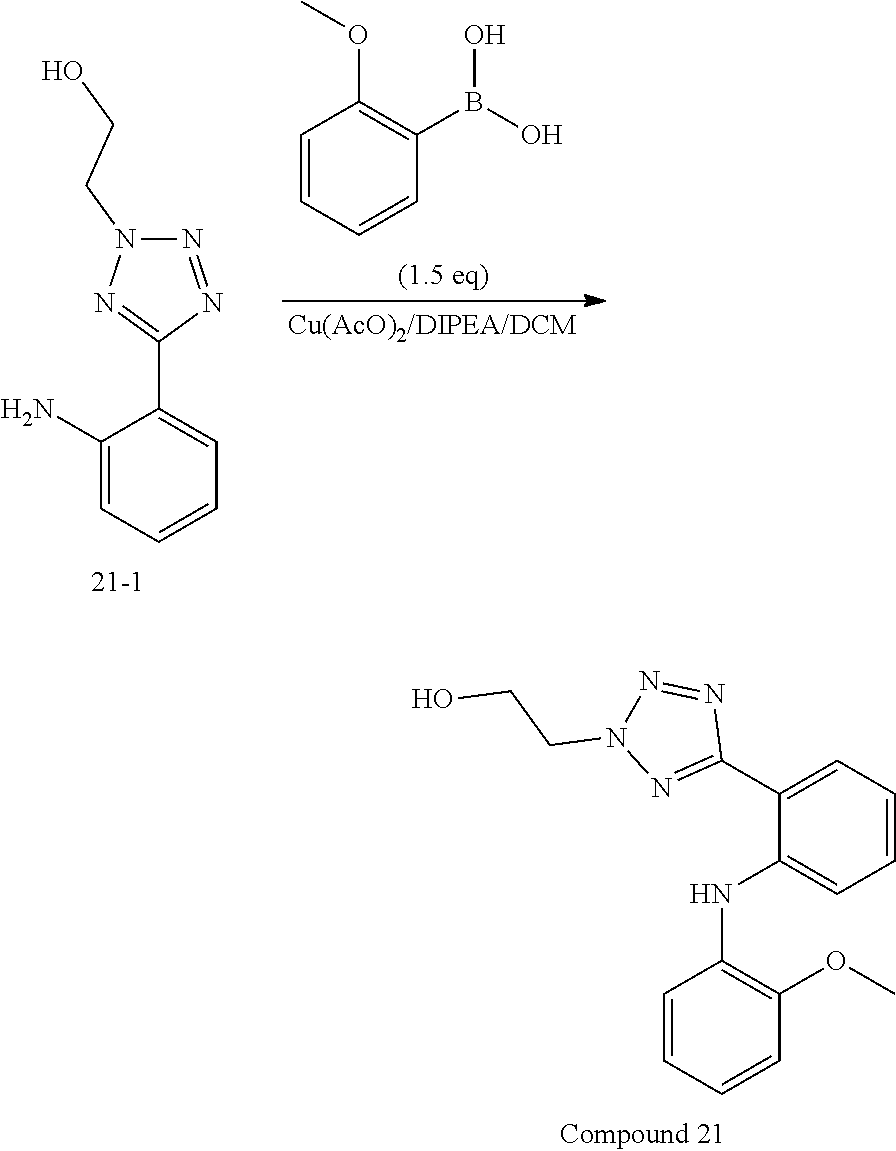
C1(C2=NN(CCO)N=N2)=CC=CC=C1NC1=C(OC)C=CC=C1.C1(N)=CC=CC=C1C1=NN(CCO)N=N1.C1=CC=CC(B(O)O)=C1OC
